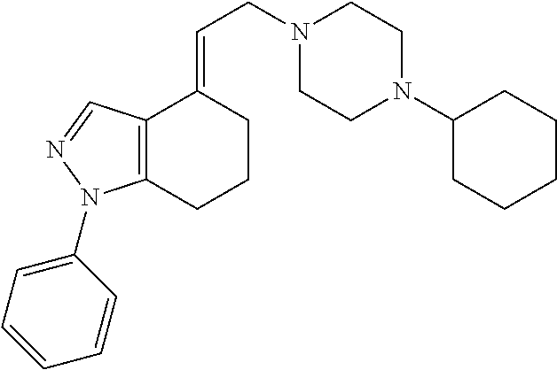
C12=C(CCCC1=CCN1CCN(C3CCCCC3)CC1)N(C1=CC=CC=C1)N=C2
